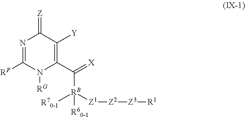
N1=C([RF])N([RG])C(C(=[X])[RB]([R60-1])([R70-1])[Z1][Z2][Z3][R1])=C([Y])C1=[Z]
